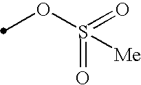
O(S(=O)(=O)[Me])C
